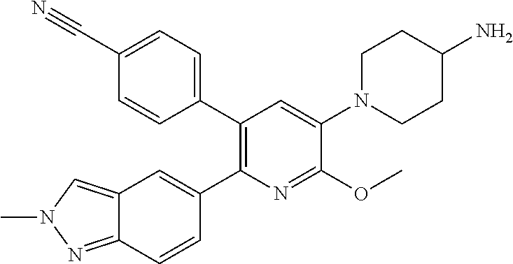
C12=NN(C)C=C1C=C(C1=C(C3=CC=C(C#N)C=C3)C=C(N3CCC(N)CC3)C(OC)=N1)C=C2
